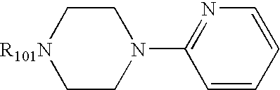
C1CN(C2=NC=CC=C2)CC[R101N]1
